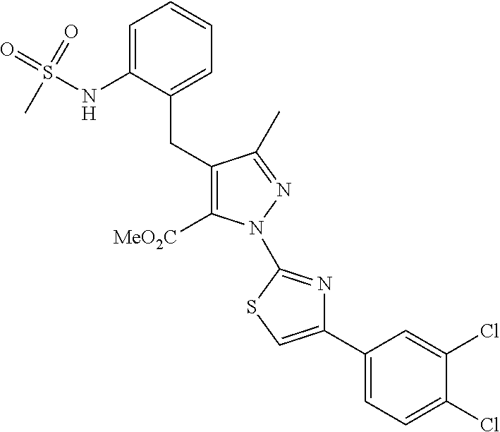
C1=C(NS(=O)(=O)C)C(CC2=C([MeO2C])N(C3=NC(C4=CC=C(Cl)C(Cl)=C4)=CS3)N=C2C)=CC=C1
